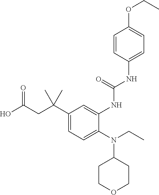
C1(N(C2CCOCC2)CC)=CC=C(C(CC(O)=O)(C)C)C=C1NC(NC1=CC=C(OCC)C=C1)=O
